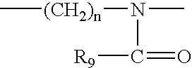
C[(CH2)n]N(C)C(=O)[R9]
